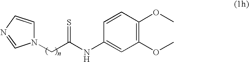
C1=CN=CN1CC(NC1=CC(OC)=C(OC)C=C1)=S
